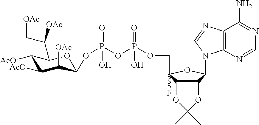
P(=O)(OP(OCC1(F)C2C(C(N3C4=C(C(N)=NC=N4)N=C3)O1)OC(C)(C)O2)(=O)O)(O)OC1C([OAc])C([AcO])C([AcO])C(C(C[OAc])[OAc])O1
